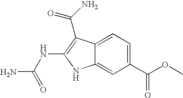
C12=CC=C(C(OC)=O)C=C1NC(NC(N)=O)=C2C(=O)N
